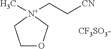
C1OC[N+](CC[CN])(C)C1.[CF3SO3-]
